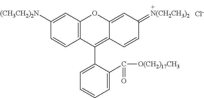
C12=C(C=C([(CH3CH2)2N])C=C1)OC1=CC(=[N(CH2CH3)2])C=CC1=C2C1=CC=CC=C1C([O(CH2)17CH3])=O.[Cl-]
